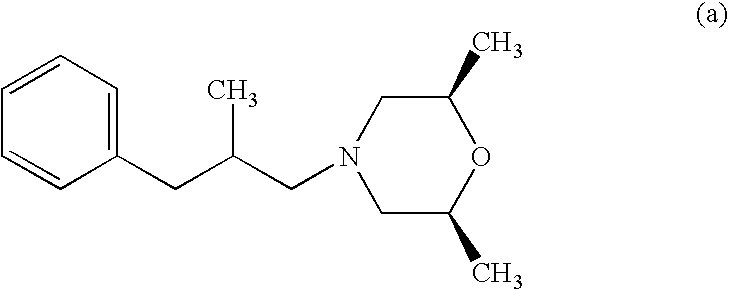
C1(CC(CN2CC(C)OC(C)C2)C)=CC=CC=C1
